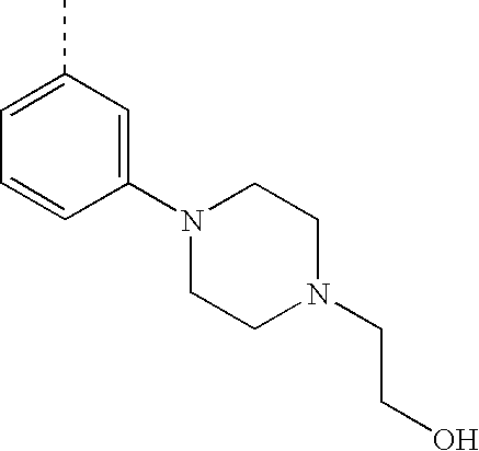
C1(N2CCN(CCO)CC2)=CC(C)=CC=C1
